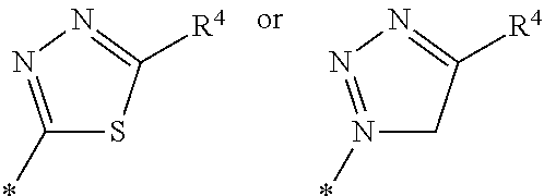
C1(*)=NN=C([R4])S1.N1(*)=NN=C([R4])C1
